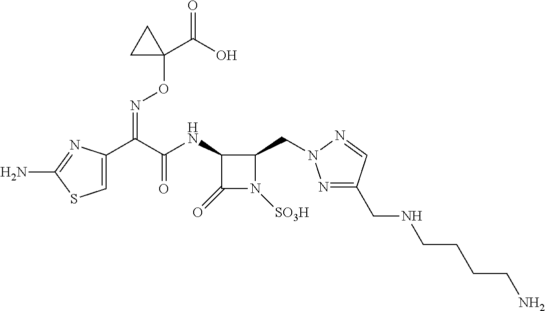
C1=C(C(C(NC2C(=O)N([SO3H])C2CN2N=C(CNCCCCN)C=N2)=O)=NOC2(C(=O)O)CC2)N=C(N)S1
